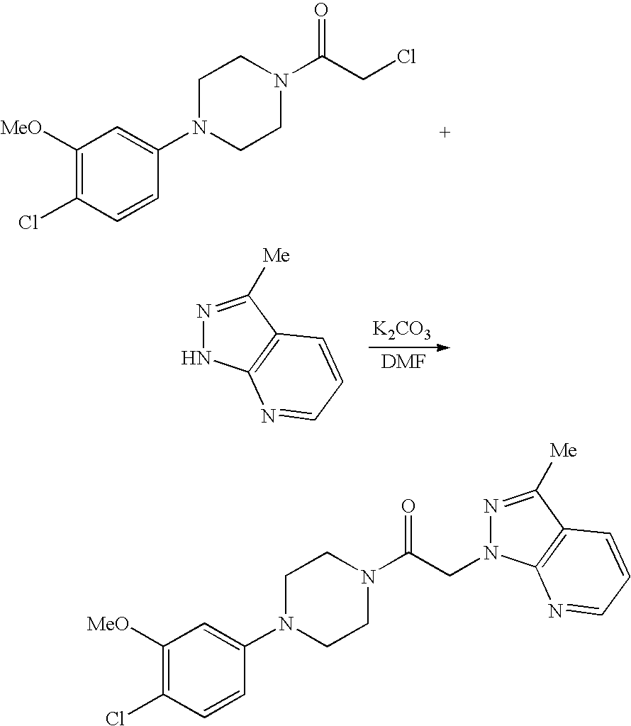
C1([MeO])=C(Cl)C=CC(N2CCN(C(CCl)=O)CC2)=C1.[K2CO3].N1=C([Me])C2=C(N1)N=CC=C2.N1=C([Me])C2=C(N=CC=C2)N1CC(N1CCN(C2=CC([MeO])=C(Cl)C=C2)CC1)=O
